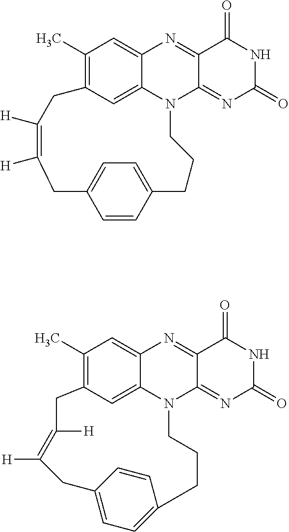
C1(C)=C2C=C3C(=C1)N=C1C(=NC(=O)NC1=O)N3CCCC1=CC=C(C=C1)CC([H])=C([H])C2.C1(C)=C2C=C3C(=C1)N=C1C(=NC(=O)NC1=O)N3CCCC1=CC=C(C=C1)CC([H])=C([H])C2
